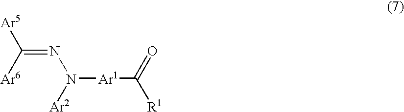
C(=NN([Ar1]C(=O)[R1])[Ar2])([Ar6])[Ar5]
